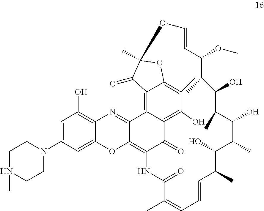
C12=C3C(=O)C4=C(O)C(C)=C5C(=C4C1=NC1=C(O)C=C(N4CCN(C)CC4)C=C1O2)C(=O)C(C)(O5)OC=CC(OC)C(C)C(O)C(C)C(O)C(C)C(O)C(C)C=CC=C(C)C(=O)N3
